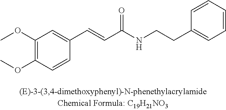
C1(OC)=C(OC)C=CC(C=CC(NCCC2=CC=CC=C2)=O)=C1
